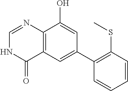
C12=C(C=C(C3=C(SC)C=CC=C3)C=C1O)C(=O)NC=N2
